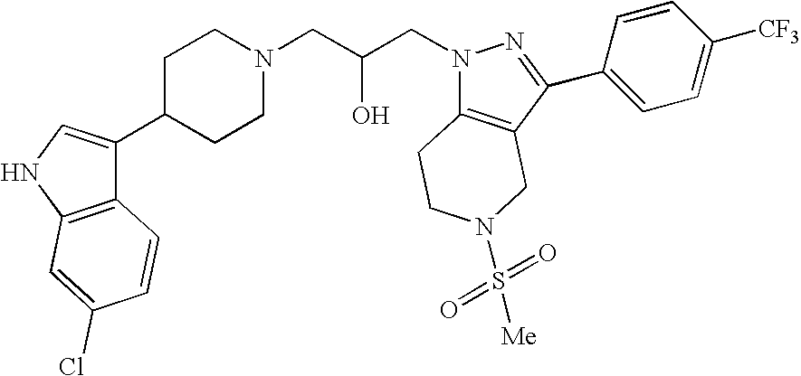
C1C(C2=CNC3=C2C=CC(Cl)=C3)CCN(CC(CN2C3=C(C(C4=CC=C([CF3])C=C4)=N2)CN(S(=O)(=O)[Me])CC3)O)C1
